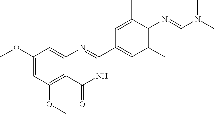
C1(OC)=CC(OC)=C2C(=C1)N=C(C1=CC(C)=C(N=CN(C)C)C(C)=C1)NC2=O
